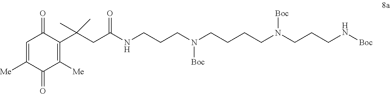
C1=C([Me])C(=O)C([Me])=C(C(CC(NCCCN(CCCCN(CCCN[Boc])[Boc])[Boc])=O)(C)C)C1=O
